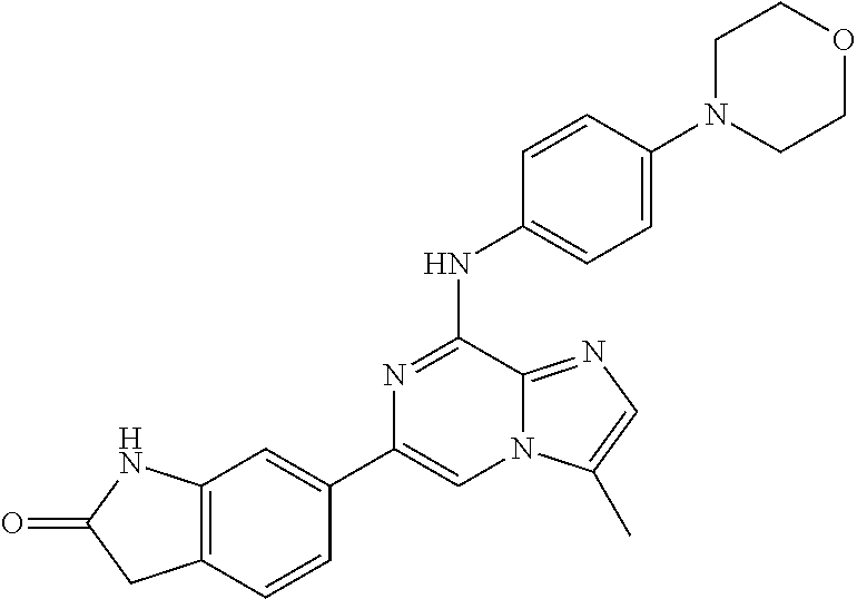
C1(C2=CC3=C(C=C2)CC(=O)N3)=CN2C(=NC=C2C)C(NC2=CC=C(N3CCOCC3)C=C2)=N1
